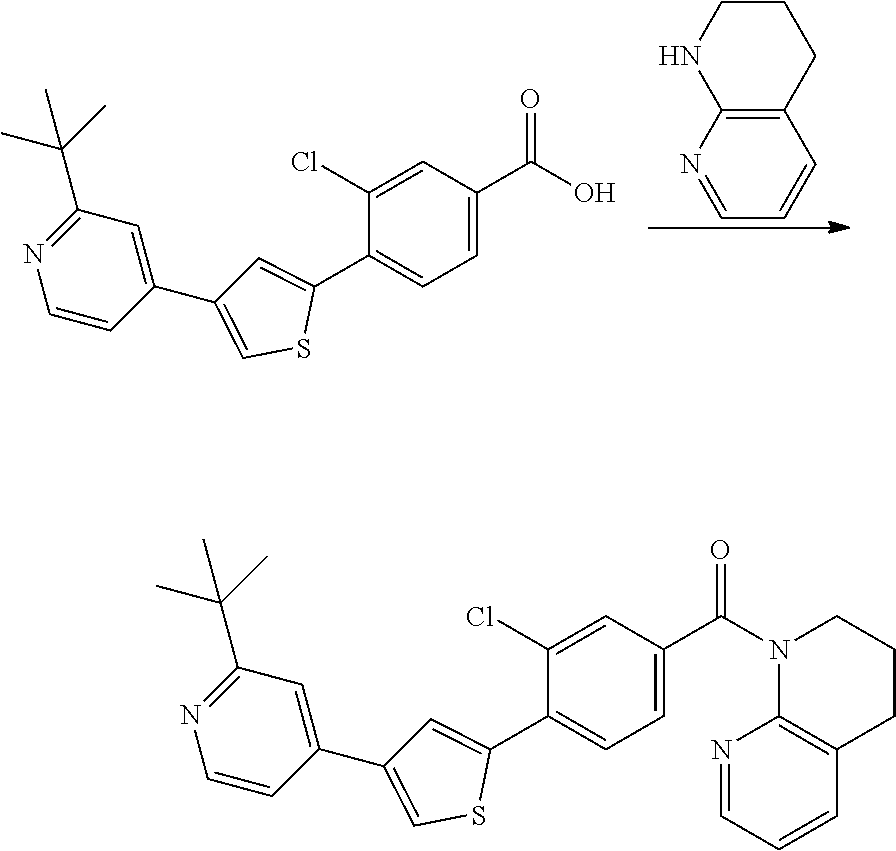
C1=NC2=C(C=C1)CCCN2.C1(C2=CSC(C3=CC=C(C(O)=O)C=C3Cl)=C2)=CC(C(C)(C)C)=NC=C1.C1(C2=CSC(C3=CC=C(C(=O)N4C5=C(CCC4)C=CC=N5)C=C3Cl)=C2)=CC(C(C)(C)C)=NC=C1
